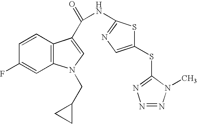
C1=CC2=C(C=C1F)N(CC1CC1)C=C2C(=O)NC1=NC=C(SC2=NN=NN2C)S1
